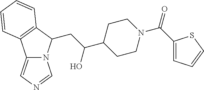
C12=CN=CN1C(CC(O)C1CCN(C(C3=CC=CS3)=O)CC1)C1=C2C=CC=C1
